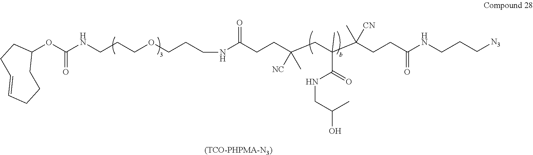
N(C(CCC(CC(C(CCC(NCCC[N3])=O)(C)[CN])(C)C(=O)NCC(C)O)(C)[NC])=O)CCCOCCCNC(OC1CCC=CCCC1)=O.[(TCO-PHPMA-N3)]
